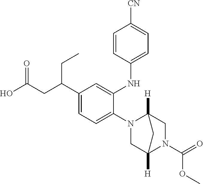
C1(N2CC3([H])N(C(=O)OC)CC2([H])C3)=CC=C(C(CC(O)=O)CC)C=C1NC1=CC=C([CN])C=C1
